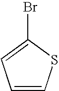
C1=CSC(Br)=C1
